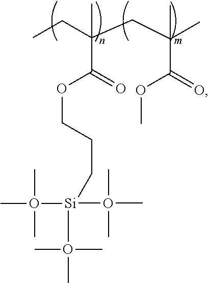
CCC(CC(C)(C(=O)OC)C)(C)C(=O)OCCC[Si](O(C)(C)C)(O(C)(C)C)O(C)(C)C
